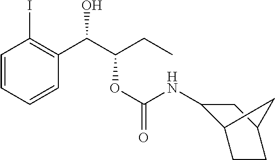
C1=CC=CC(C(C(CC)OC(=O)NC2C3CCC(C2)C3)O)=C1I
